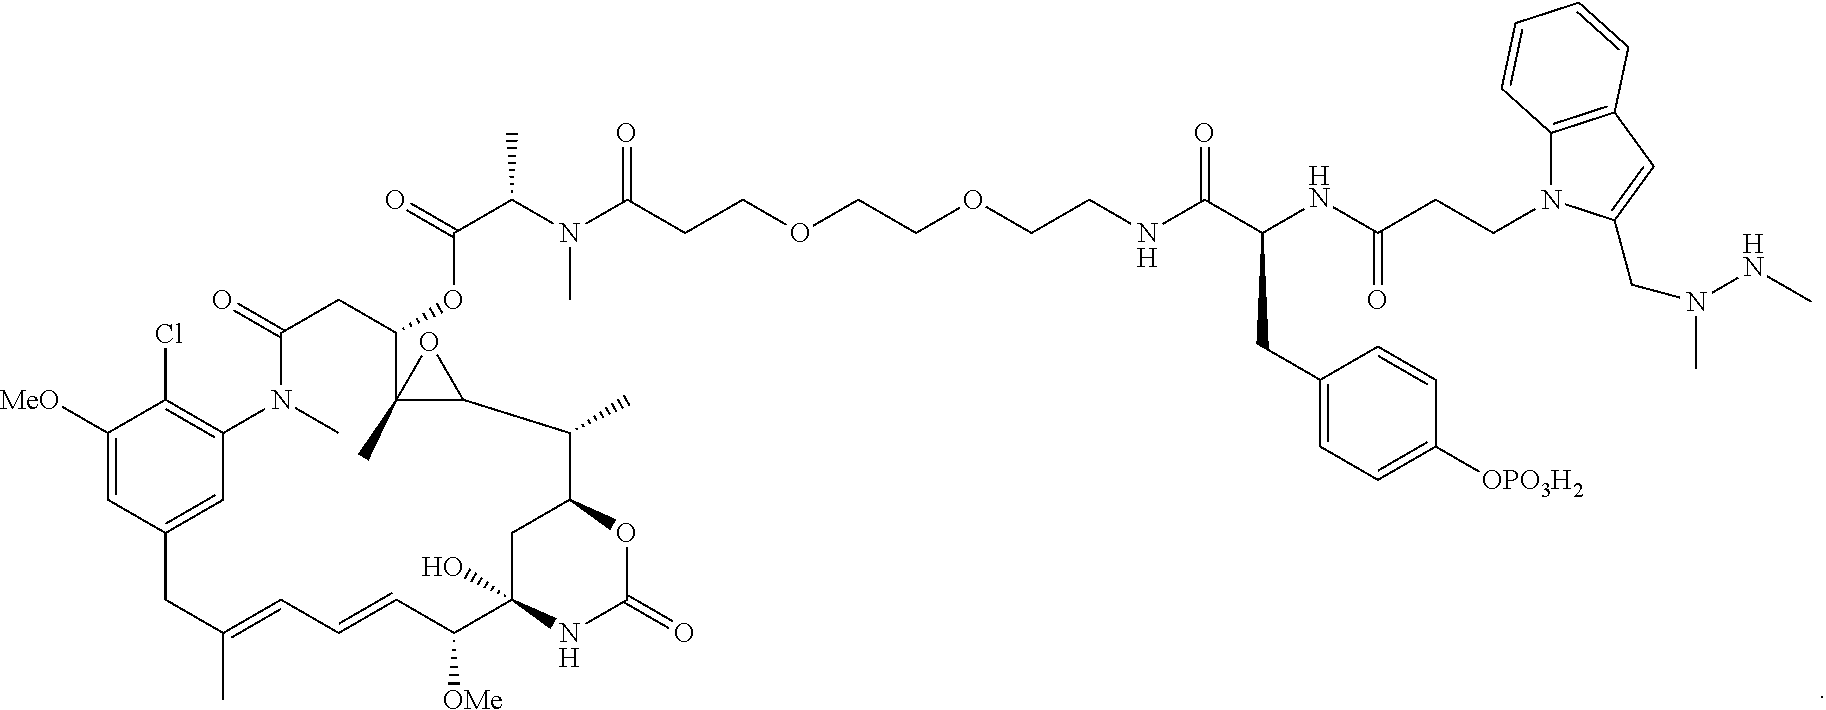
C1([MeO])=CC2=CC(=C1Cl)N(C)C(=O)CC(OC(=O)C(C)N(C)C(=O)CCOCCOCCNC(C(NC(CCN1C3=C(C=C1CN(NC)C)C=CC=C3)=O)CC1=CC=C([OPO3H2])C=C1)=O)C1(C)C(C(C)C3CC(O)(C([OMe])C=CC=C(C)C2)NC(=O)O3)O1
